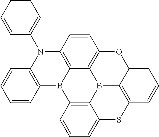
C1=CC2=C(C=C1)B1C3=C4B5C6=C(C=CC=C6OC6=C5C1=C(N2C1=CC=CC=C1)C=C6)SC4=CC=C3
